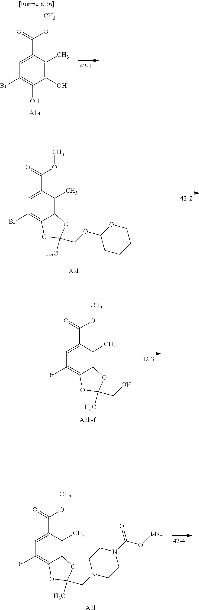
C1=C(C(=O)OC)C(C)=C2C(=C1Br)OC(C)(CO)O2.C1=C(C(=O)OC)C(C)=C2C(=C1Br)OC(C)(COC1CCCCO1)O2.C1=C(C(=O)OC)C(C)=C2C(=C1Br)OC(C)(CN1CCN(C(O[t-Bu])=O)CC1)O2.[A2l].C1=C(C(=O)OC)C(C)=C(O)C(O)=C1Br
